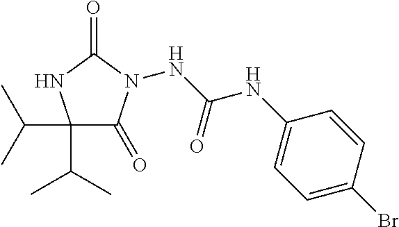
C1(C(C)C)(C(C)C)C(=O)N(NC(NC2=CC=C(Br)C=C2)=O)C(=O)N1
